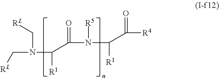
C(N(C([R1])C(N([R5])C(C(=O)[R4])[R1])=O)C[RL])[RL]
